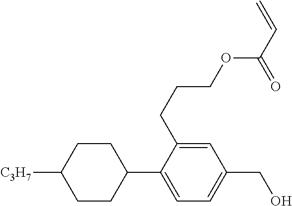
C1CC([C3H7])CCC1C1=CC=C(CO)C=C1CCCOC(C=C)=O
